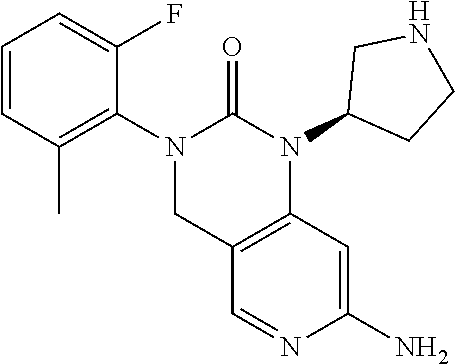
C1=CC(C)=C(N2C(=O)N(C3CCNC3)C3=C(C2)C=NC(N)=C3)C(F)=C1
